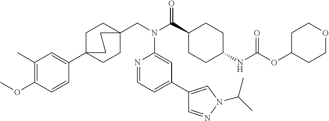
COC1=C(C)C=C(C23CCC(CN(C(C4CCC(NC(OC5CCOCC5)=O)CC4)=O)C4=CC(C5=CN(C(C)C)N=C5)=CC=N4)(CC2)CC3)C=C1
